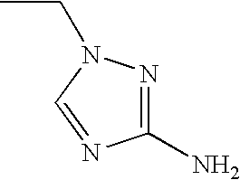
N1=C(N)N=CN1CC
